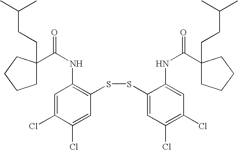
C(=O)(NC1=C(SSC2=CC(Cl)=C(Cl)C=C2NC(=O)C2(CCC(C)C)CCCC2)C=C(Cl)C(Cl)=C1)C1(CCC(C)C)CCCC1
